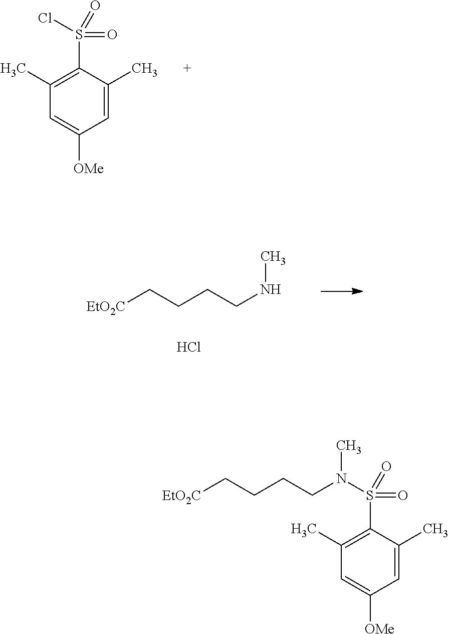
C1(C)=C(S(N(CCCC[EtO2C])C)(=O)=O)C(C)=CC([OMe])=C1.C1(C)=C(S(Cl)(=O)=O)C(C)=CC([OMe])=C1.N(CCCC[EtO2C])C.Cl
